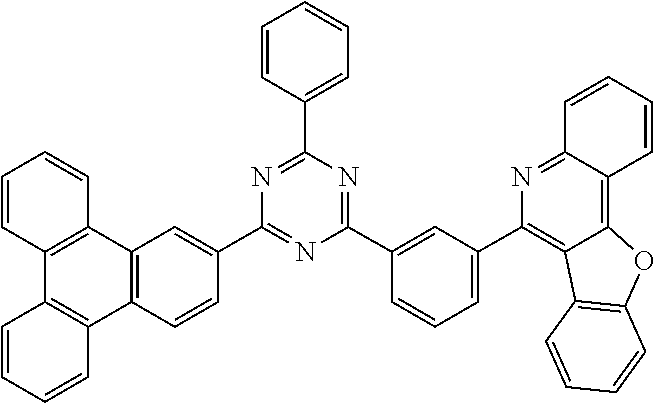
C1(C2=CC(C3=C4C(=C5C(=N3)C=CC=C5)OC3=C4C=CC=C3)=CC=C2)=NC(C2=CC=CC=C2)=NC(C2=CC3=C(C4=C(C5=C3C=CC=C5)C=CC=C4)C=C2)=N1
